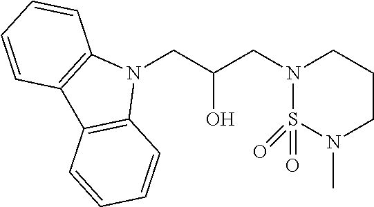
N1(CC(CN2S(=O)(=O)N(C)CCC2)O)C2=C(C3=C1C=CC=C3)C=CC=C2
